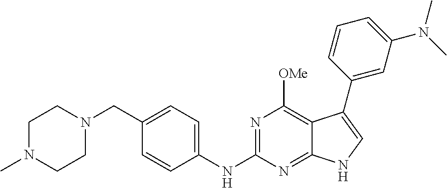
C1N(C)CCN(CC2=CC=C(NC3=NC([OMe])=C4C(=N3)NC=C4C3=CC(N(C)C)=CC=C3)C=C2)C1
